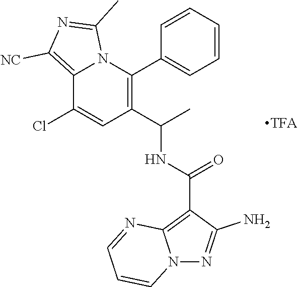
C12=C([NC])N=C(C)N1C(C1=CC=CC=C1)=C(C(C)NC(C1=C3N(N=C1N)C=CC=N3)=O)C=C2Cl
